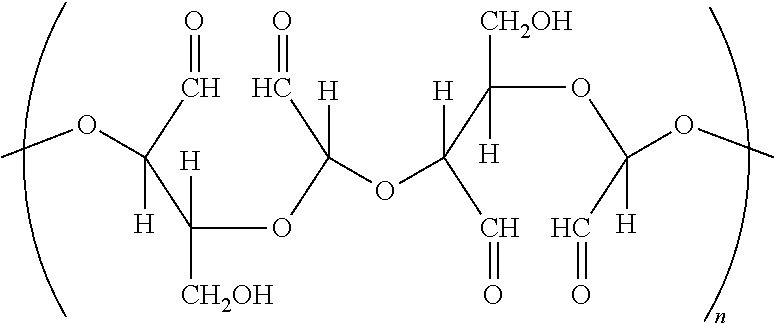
C(OC(C=O)([H])OC(C(OC(C=O)([H])OC)([CH2OH])[H])(C=O)[H])(C(C=O)(OC)[H])([CH2OH])[H]
